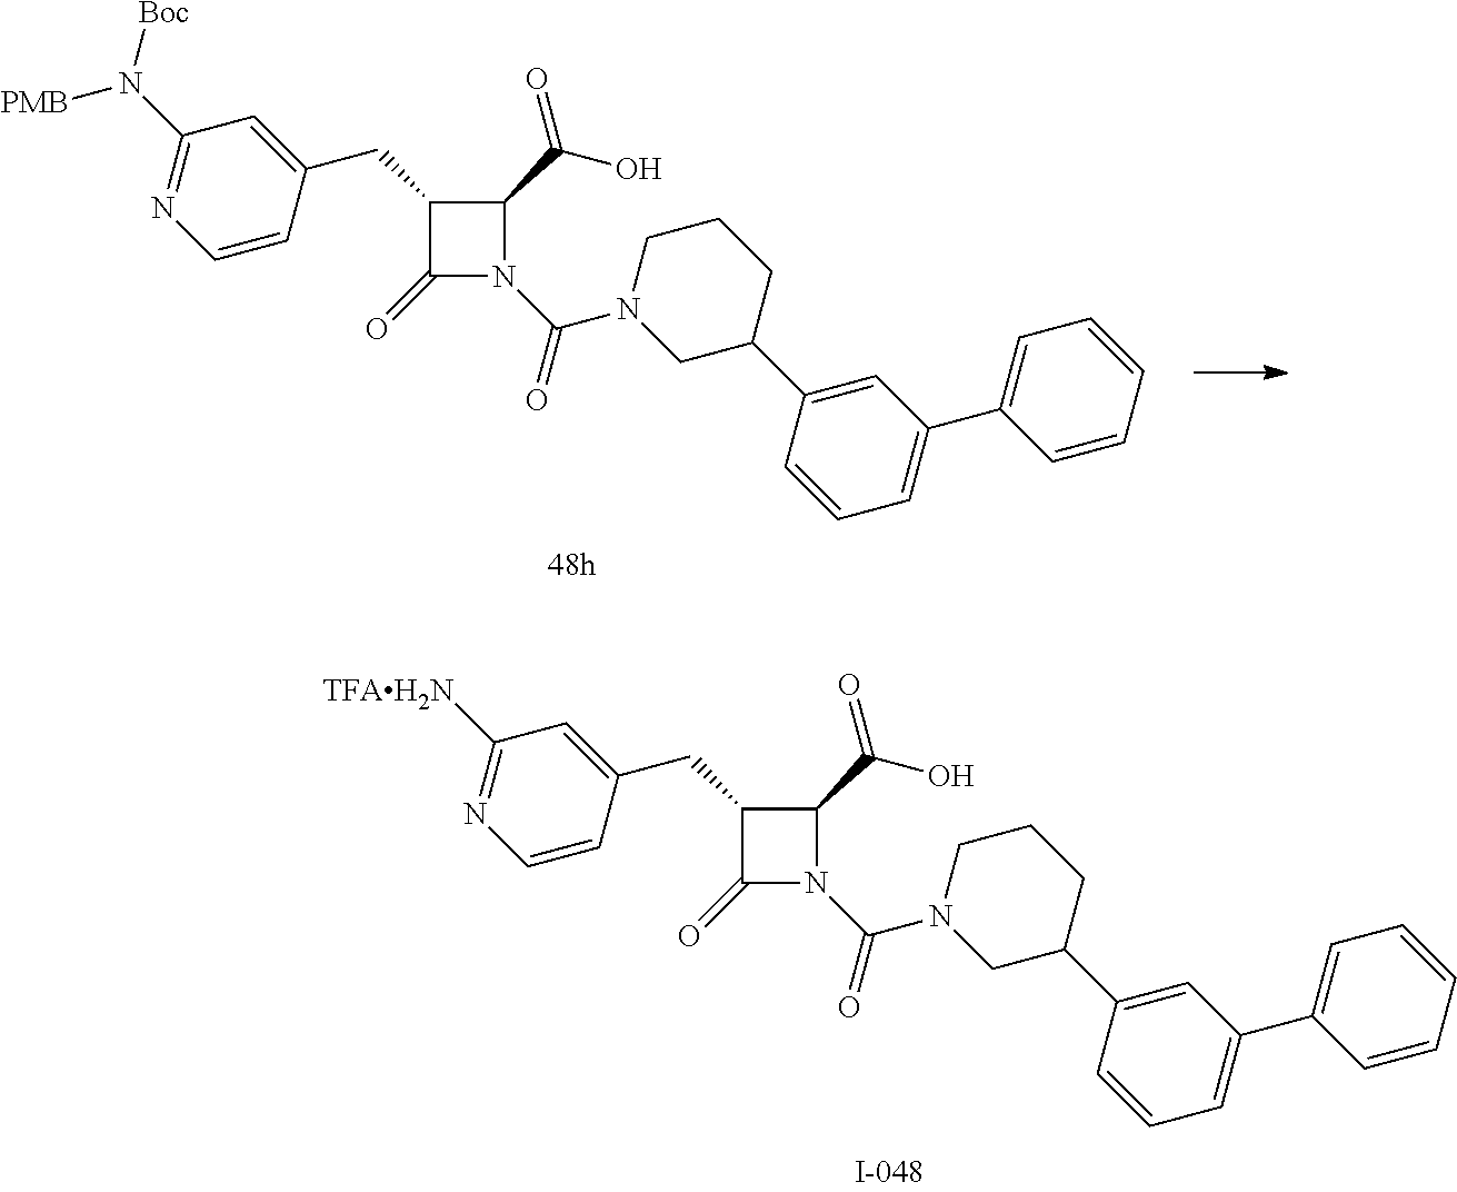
C1(CC2=CC([TFAH2N])=NC=C2)C(C(O)=O)N(C(=O)N2CC(C3=CC(C4=CC=CC=C4)=CC=C3)CCC2)C1=O.C1(CC2=CC(N([PMB])[Boc])=NC=C2)C(C(O)=O)N(C(=O)N2CC(C3=CC(C4=CC=CC=C4)=CC=C3)CCC2)C1=O
